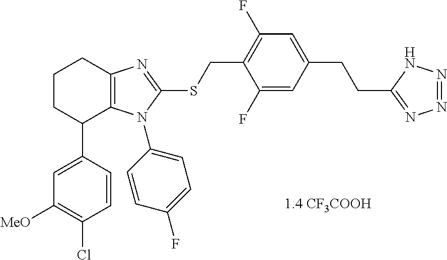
C1([MeO])=C(Cl)C=CC(C2C3=C(CCC2)N=C(SCC2=C(F)C=C(CCC4=NN=NN4)C=C2F)N3C2=CC=C(F)C=C2)=C1
